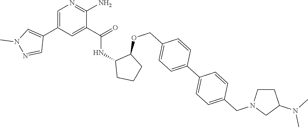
C1=C(C2=CN(C)N=C2)C=C(C(=O)NC2CCCC2OCC2=CC=C(C3=CC=C(CN4CC(N(C)C)CC4)C=C3)C=C2)C(N)=N1
